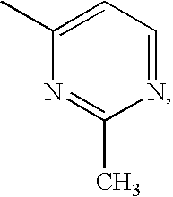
N1=CC=C(C)N=C1C
